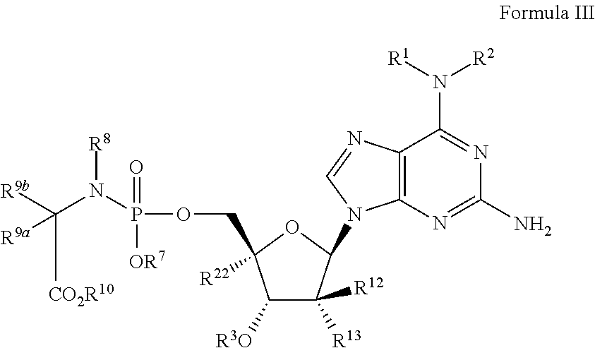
C12=C(N=C(N)N=C1N([R1])[R2])N(C1C([R12])([R13])C([R3O])C(COP(=O)([OR7])N(C([R9b])([CO2R10])[R9a])[R8])([R22])O1)C=N2
